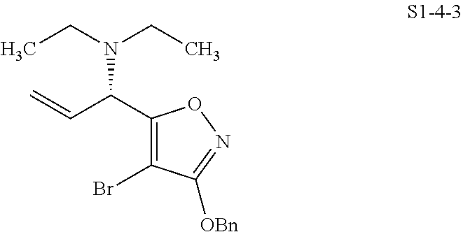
C(C(C1=C(Br)C([OBn])=NO1)N(CC)CC)=C
